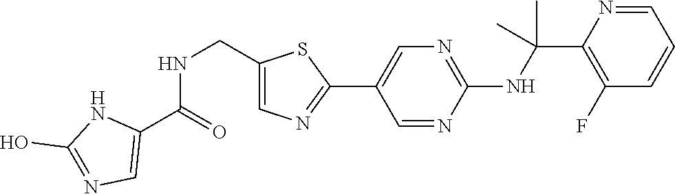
N(C(C1=C(F)C=CC=N1)(C)C)C1=NC=C(C2=NC=C(CNC(C3=CN=C(O)N3)=O)S2)C=N1
